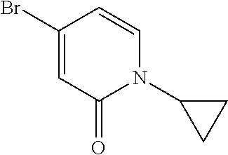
C1(Br)=CC(=O)N(C2CC2)C=C1
